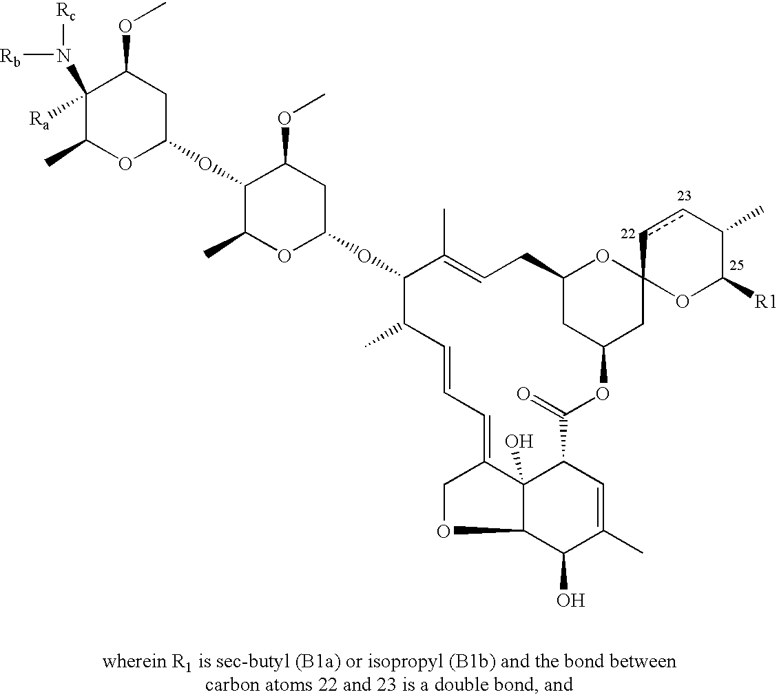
C1(OC2CC(OC)C([Ra])(N([Rc])[Rb])C(C)O2)C(C)OC(OC2C(C)C=CC=C3C4(O)C(OC3)C(O)C(C)=CC4C(=O)OC3CC4(OC(CC=C2C)C3)ccC(C)C([R1])O4)CC1OC
